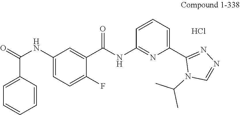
Cl.C1(NC(C2=CC=CC=C2)=O)=CC=C(F)C(C(NC2=NC(C3=NN=CN3C(C)C)=CC=C2)=O)=C1
